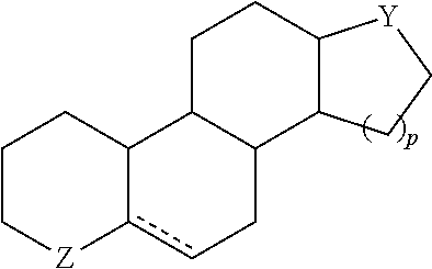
C1C[Z]c2cCC3C(C2C1)CCC1C3CC[Y]1
